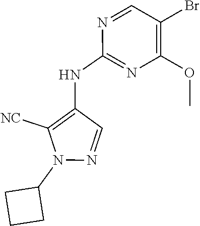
N1=CC(Br)=C(OC)N=C1NC1=C([NC])N(C2CCC2)N=C1
